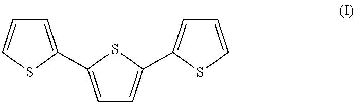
C1=C(C2=CC=CS2)SC(C2=CC=CS2)=C1
